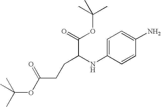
C1=C(NC(C(=O)OC(C)(C)C)CCC(OC(C)(C)C)=O)C=CC(N)=C1
